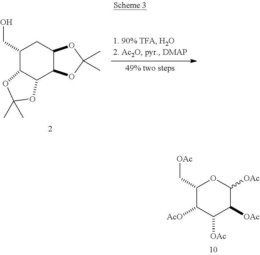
C1(CO)C2C(C3C(C1)OC(C)(C)O3)OC(C)(C)O2.C1(C[OAc])C([AcO])C([OAc])C([OAc])C([OAc])O1
